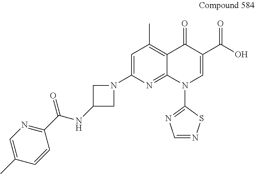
N1(C2=CC(C)=C3C(=N2)N(C2=NC=NS2)C=C(C(O)=O)C3=O)CC(NC(C2=NC=C(C)C=C2)=O)C1
